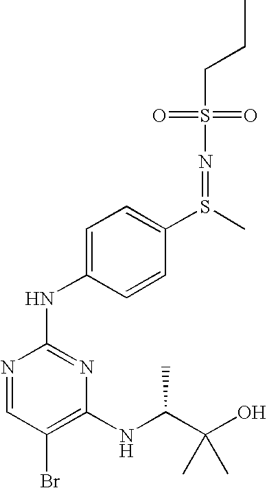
C(S(=O)(=O)N=S(C1=CC=C(NC2=NC(NC(C(O)(C)C)C)=C(Br)C=N2)C=C1)C)CC
